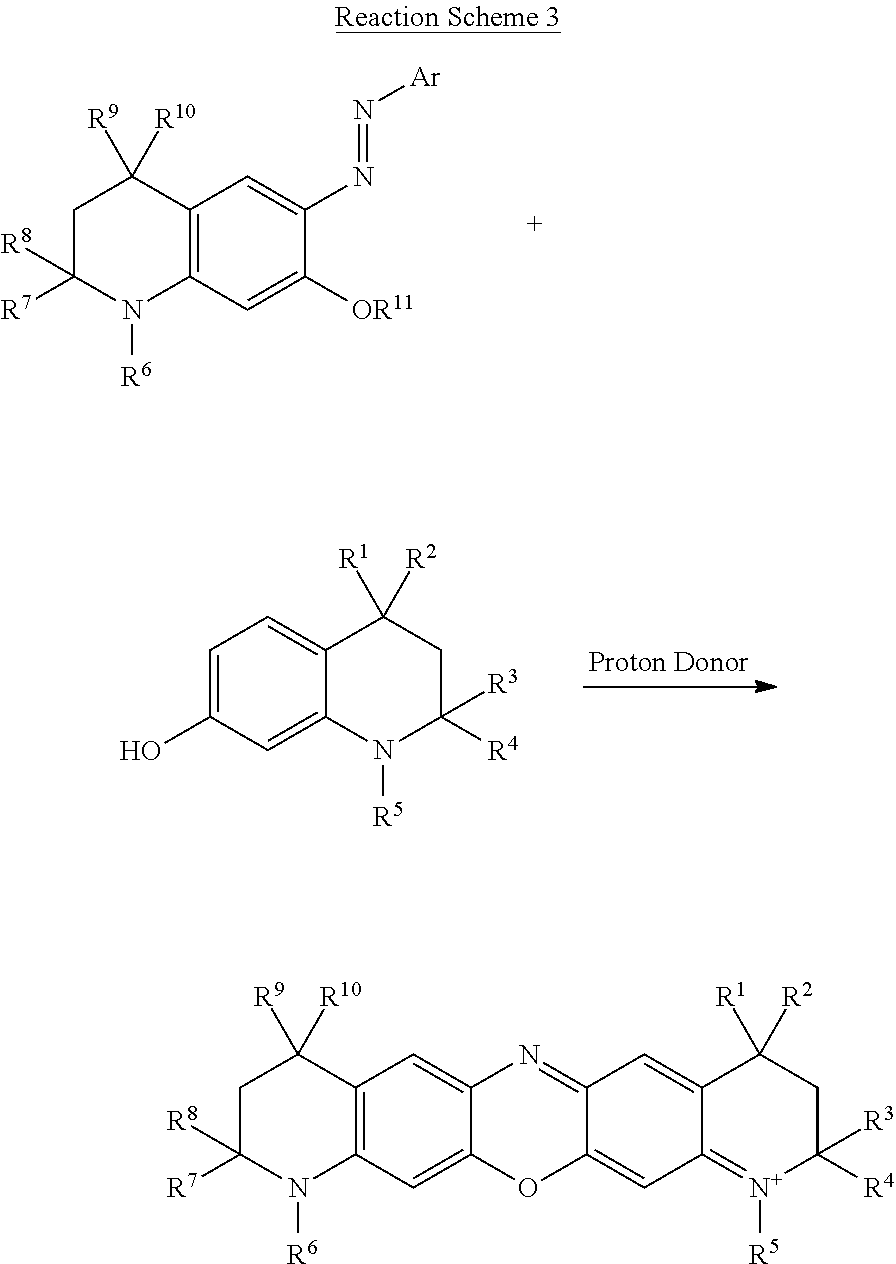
C1C([R3])([R4])N([R5])C2=CC(O)=CC=C2C1([R1])[R2].C1C([R8])([R7])N([R6])C2=C(C1([R9])[R10])C=C(N=N[Ar])C([OR11])=C2.C12=C(C=C3C(=C1)N=C1C(=CC4=[N+]([R5])C([R3])([R4])CC([R1])([R2])C4=C1)O3)N([R6])C([R7])([R8])CC2([R9])[R10]
